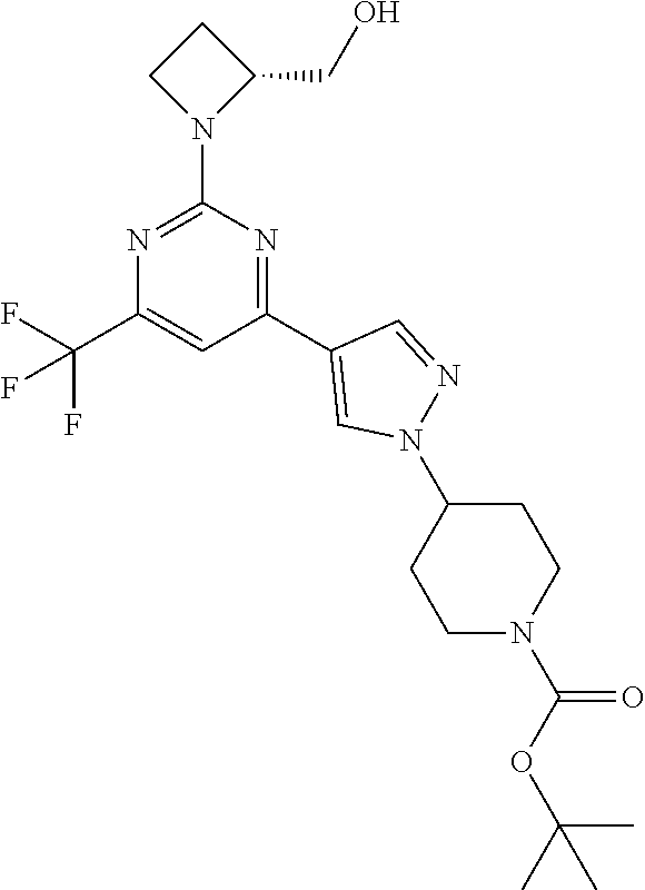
N1=C(N2C(CO)CC2)N=C(C2=CN(C3CCN(C(=O)OC(C)(C)C)CC3)N=C2)C=C1C(F)(F)F
